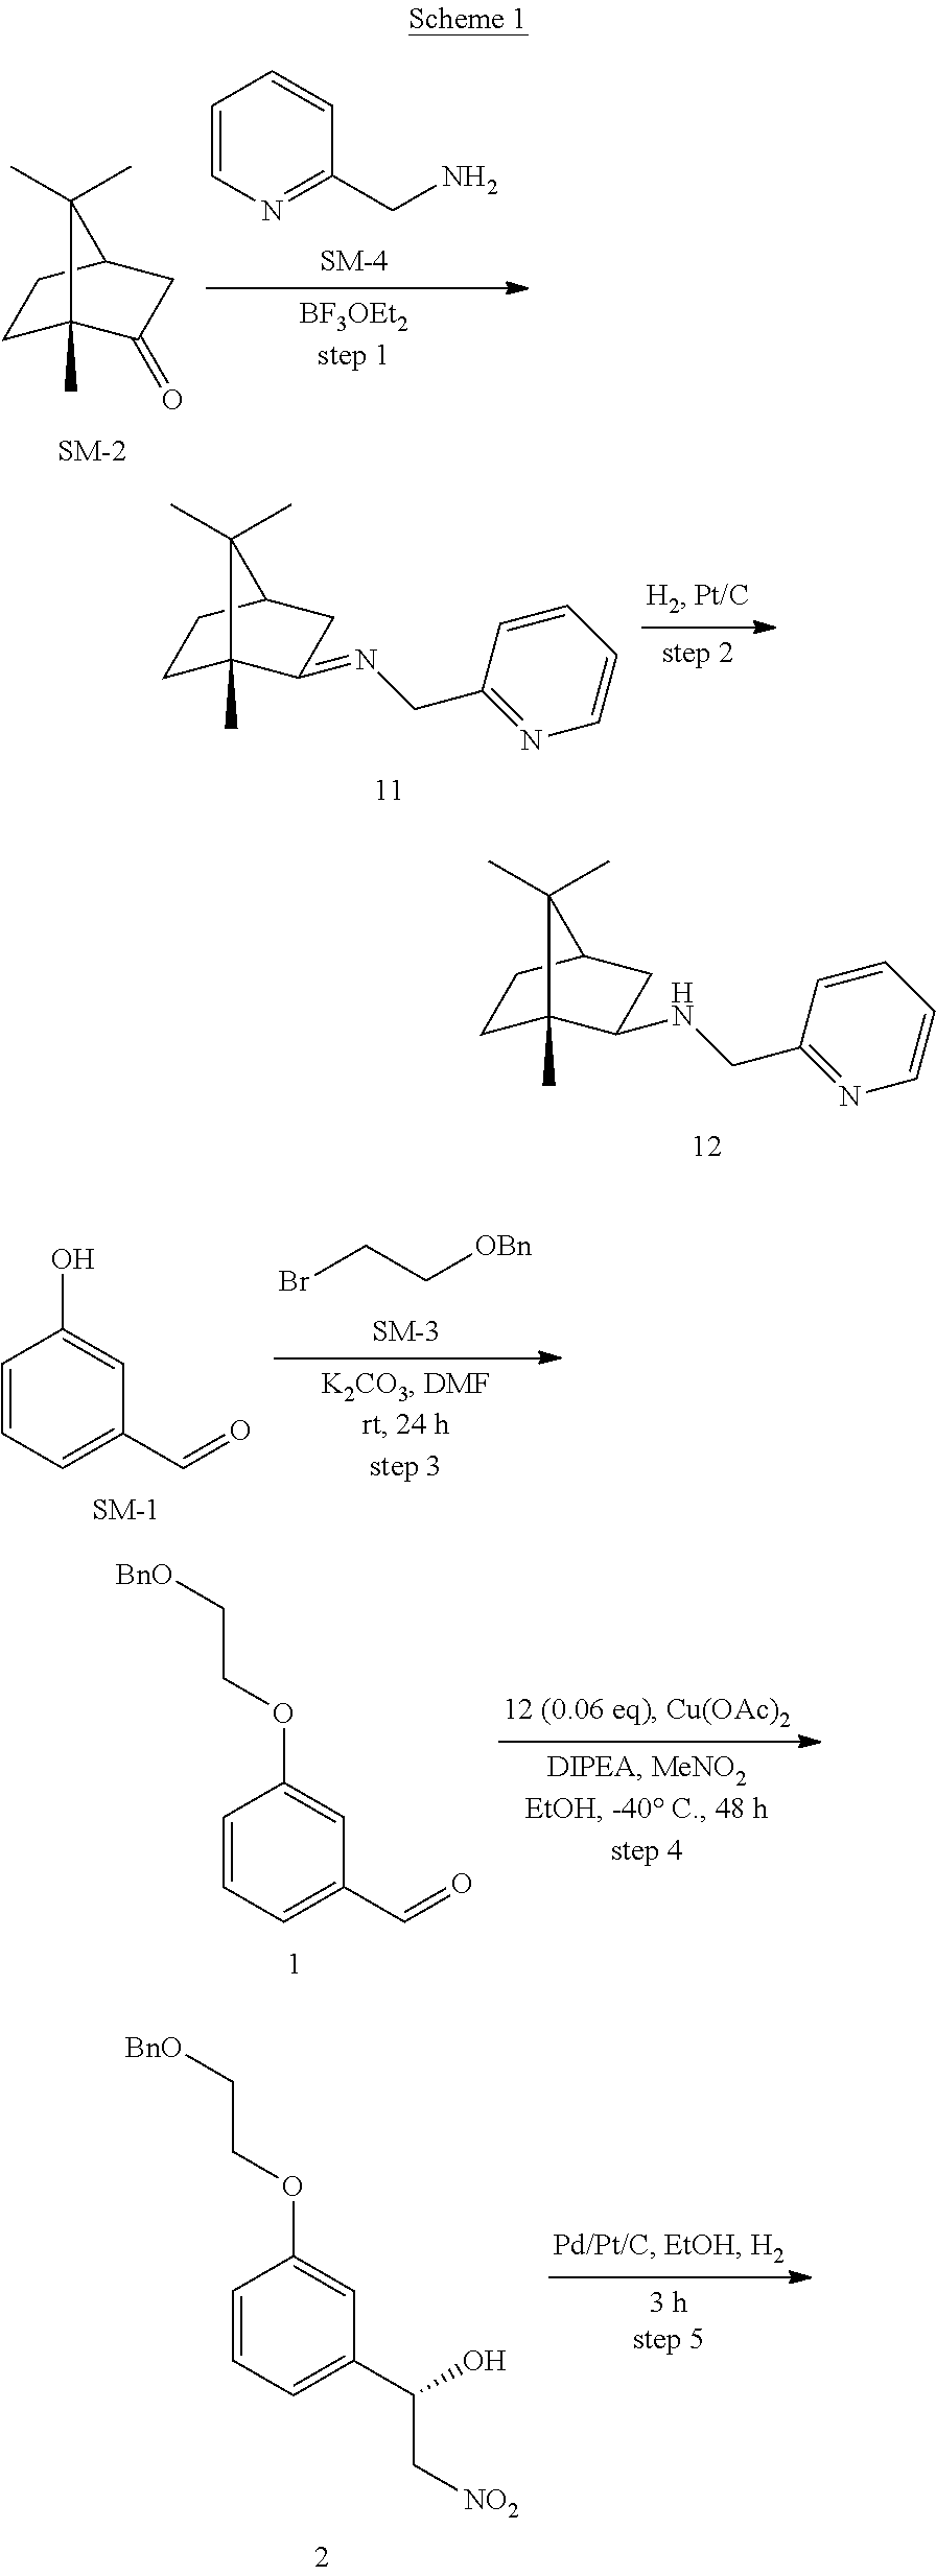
C1C2(C)C(=O)CC(C1)C2(C)C.C1=CN=C(CN)C=C1.C1C2(C)C(=NCC3=NC=CC=C3)CC(C1)C2(C)C.C1C2(C)C(NCC3=NC=CC=C3)CC(C1)C2(C)C.C1=CC=C(C=O)C=C1O.BrCC[OBn].C1=CC=C(C=O)C=C1OCC[BnO].C1=CC=C(C(O)C[NO2])C=C1OCC[BnO]
